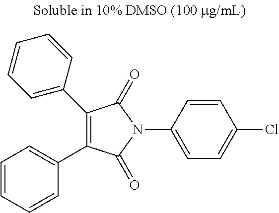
C1(C2=CC=CC=C2)=C(C2=CC=CC=C2)C(=O)N(C2=CC=C(Cl)C=C2)C1=O
